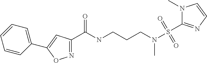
C1=CC(C2=CC(C(NCCCN(S(C3=NC=CN3C)(=O)=O)C)=O)=NO2)=CC=C1
